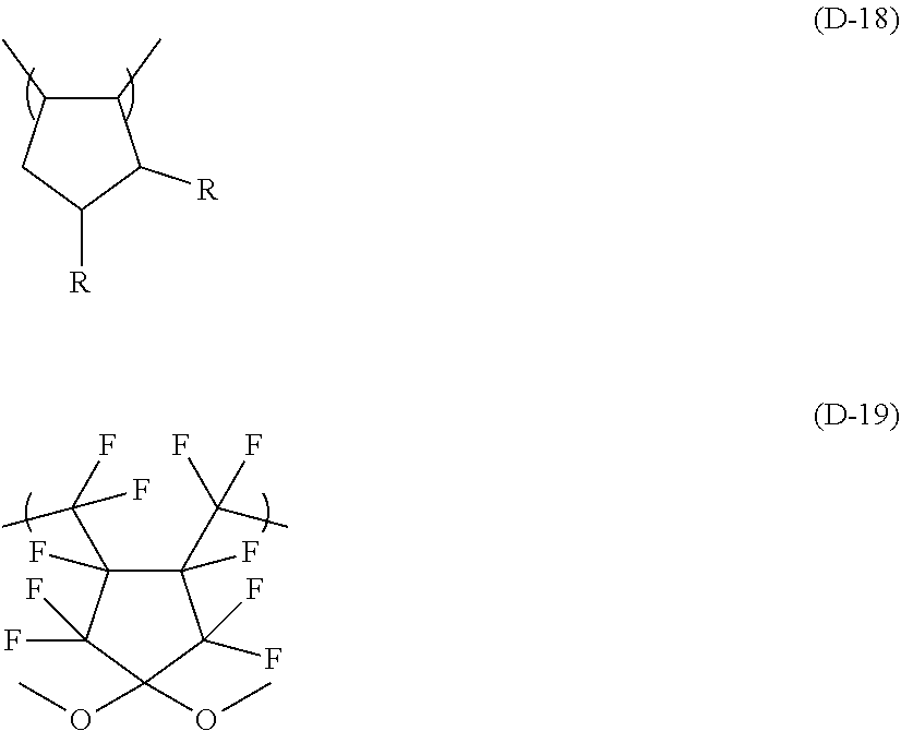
C1(C)C(C)CC([R])C1[R].C1(F)(C(C)(F)F)C(F)(C(F)(F)C)C(F)(F)C(OC)(OC)C1(F)F
